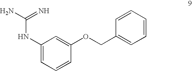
C1(NC(N)=N)=CC=CC(OCC2=CC=CC=C2)=C1
